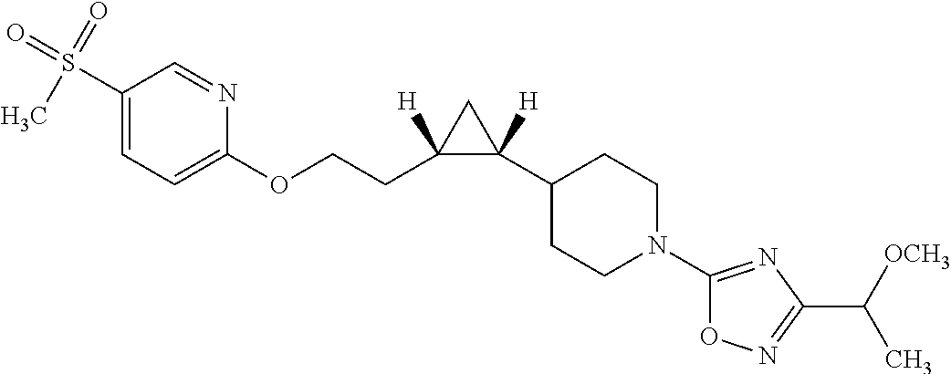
C1(S(=O)(=O)C)=CC=C(OCCC2([H])C([H])(C3CCN(C4=NC(C(C)[OCH3])=NO4)CC3)C2)N=C1
